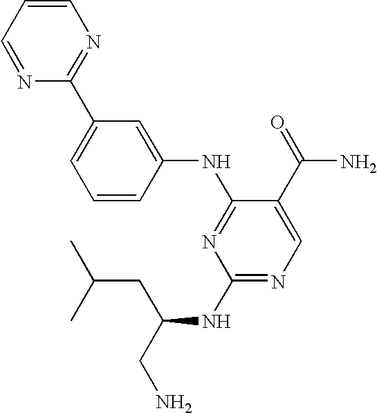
C1=CC(NC2=NC(NC(CN)CC(C)C)=NC=C2C(=O)N)=CC(C2=NC=CC=N2)=C1
